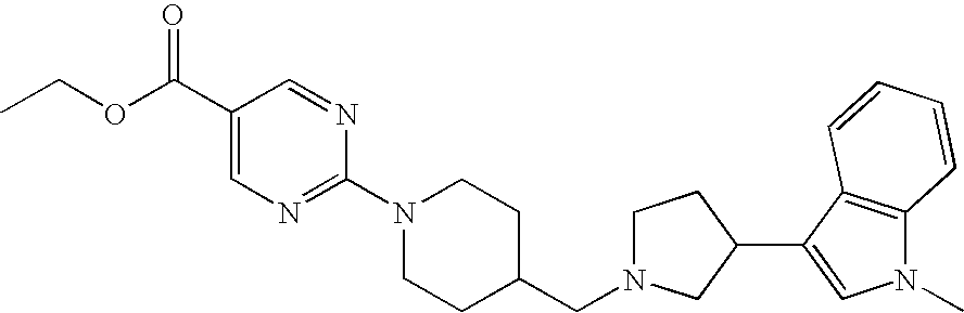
CCOC(C1=CN=C(N2CCC(CN3CCC(C4=CN(C)C5=C4C=CC=C5)C3)CC2)N=C1)=O
